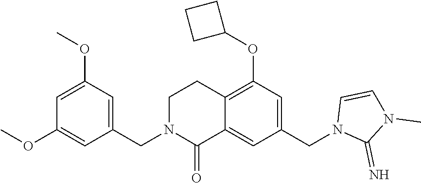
C1(OC)=CC(CN2C(=O)C3=CC(CN4C(=N)N(C)C=C4)=CC(OC4CCC4)=C3CC2)=CC(OC)=C1
